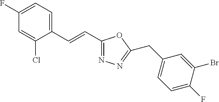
C1(F)=CC=C(C=CC2=NN=C(CC3=CC=C(F)C(Br)=C3)O2)C(Cl)=C1
